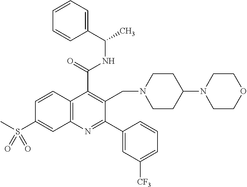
C1(C(=O)NC(C)C2=CC=CC=C2)=C(CN2CCC(N3CCOCC3)CC2)C(C2=CC([CF3])=CC=C2)=NC2=C1C=CC(S(C)(=O)=O)=C2
